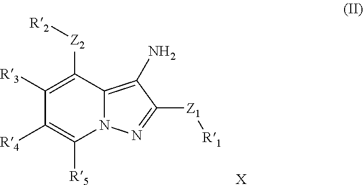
C1([R3])=C([Z2][R2])C2=C(N)C([Z1][R1])=NN2C([R5])=C1[R4].[X]
